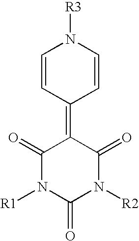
C1=CC(=C2C(=O)N([R1])C(=O)N([R2])C2=O)C=CN1[R3]
